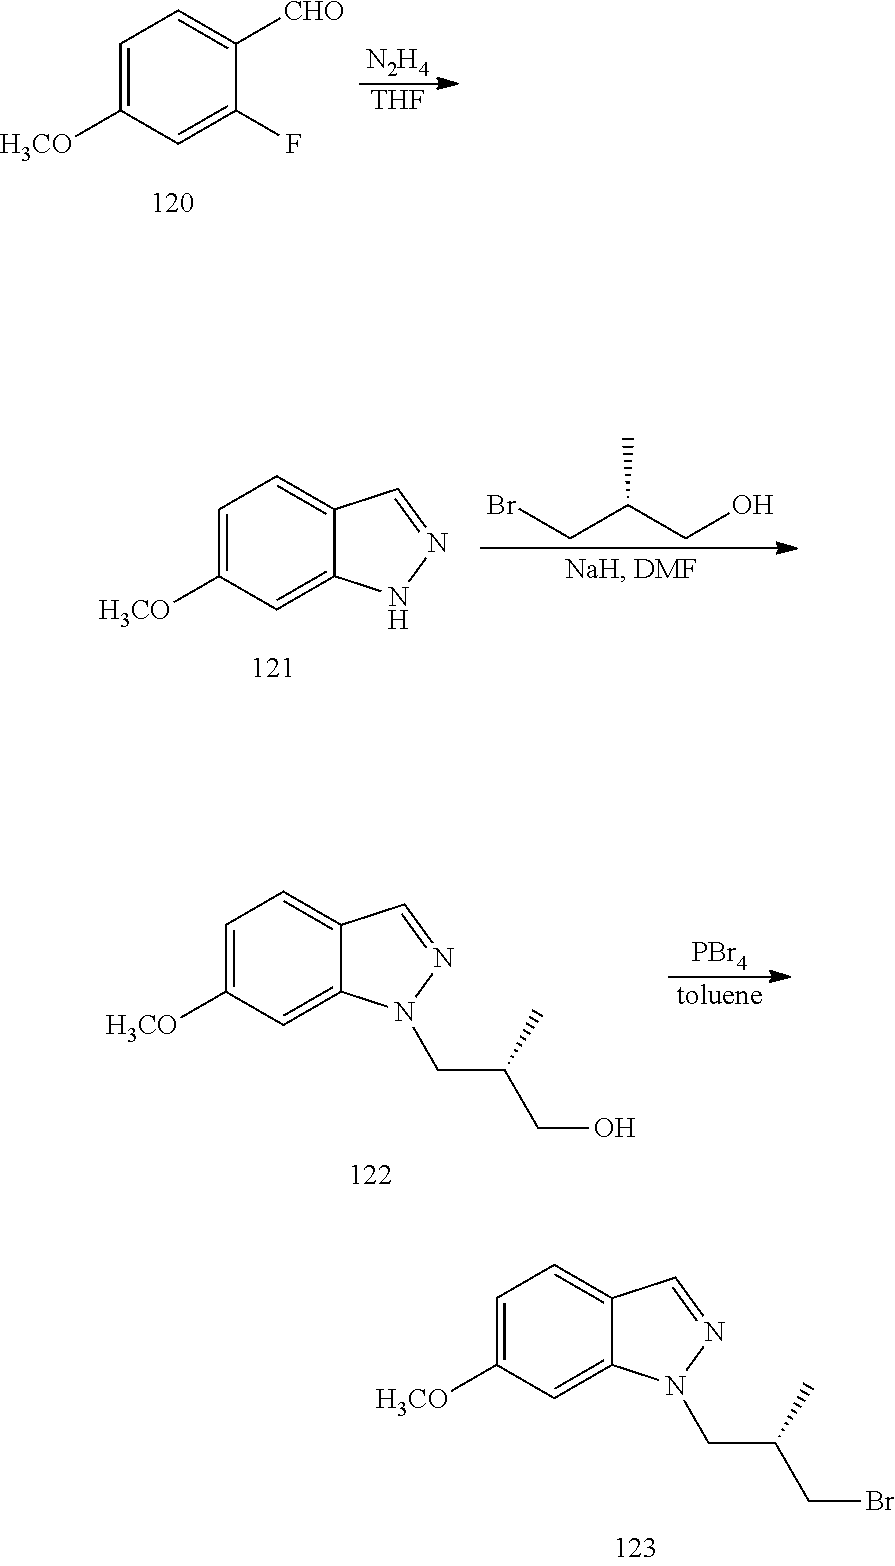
C1=C([H3CO])C=C2C(=C1)C=NN2CC(CBr)C.[N2H4].[THF].C1=C([H3CO])C=C(F)C([CHO])=C1.BrCC(CO)C.C1=C([H3CO])C=C2C(=C1)C=NN2.C1=C([H3CO])C=C2C(=C1)C=NN2CC(CO)C.[toluene].[PBr4]
